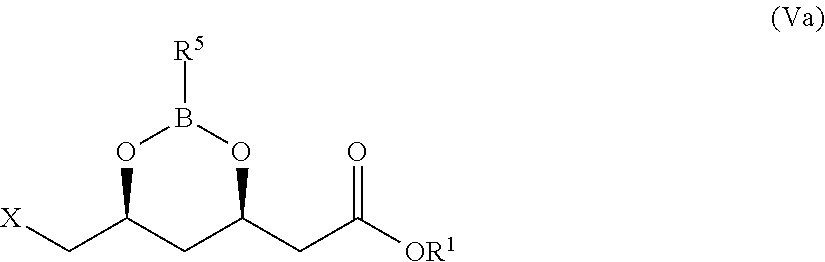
[X]CC1CC(CC([OR1])=O)OB([R5])O1
